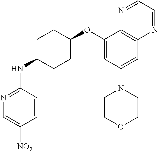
C1(NC2CCC(OC3=CC(N4CCOCC4)=CC4=C3N=CC=N4)CC2)=NC=C([NO2])C=C1
